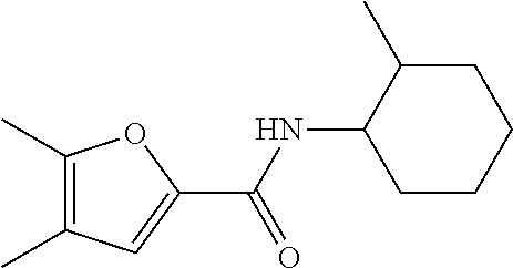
C1(C(NC2C(C)CCCC2)=O)=CC(C)=C(C)O1
